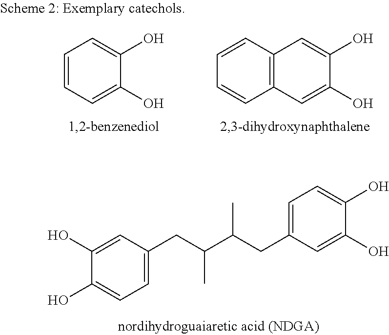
C1=CC=C(O)C(O)=C1.C12=C(C=C(O)C(O)=C1)C=CC=C2.C1(O)=CC(CC(C(CC2=CC=C(O)C(O)=C2)C)C)=CC=C1O
